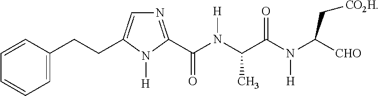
C1=C(CCC2=CN=C(C(N(C(C(N(C([CHO])C[CO2H])[H])=O)C)[H])=O)N2[H])C=CC=C1
